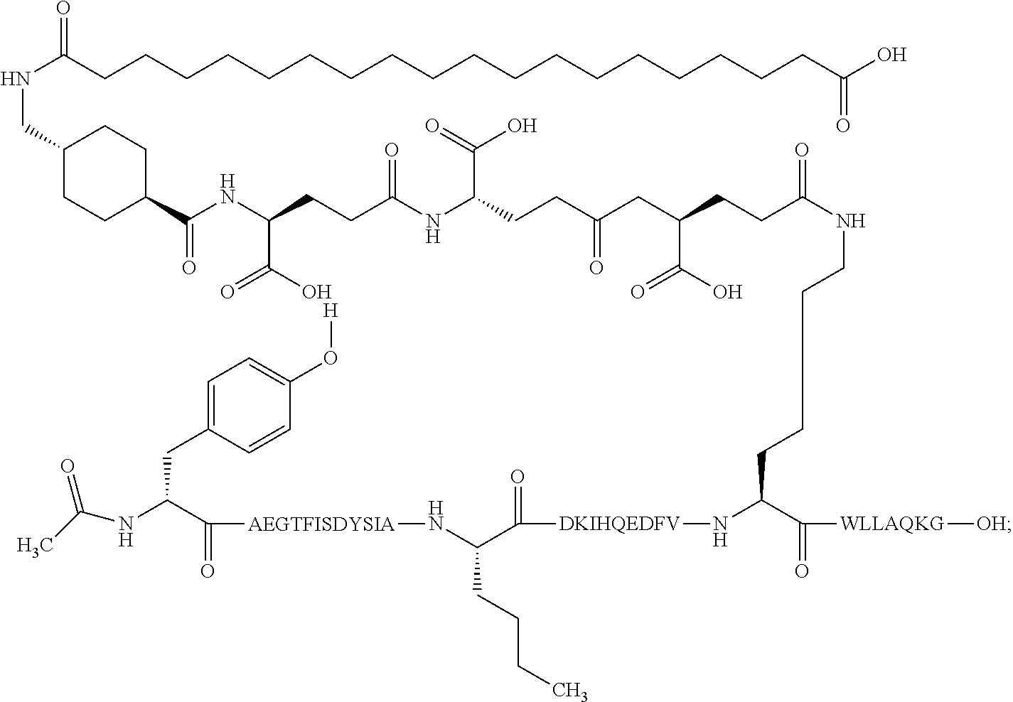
C1(CNC(CCCCCCCCCCCCCCCCCCC(O)=O)=O)CCC(C(NC(CCC(NC(CCC(CC(CCC(=O)NCCCCC(C(=O)[WLLAQKG][OH])N[DKIHQEDFV]C(C(CCCC)N[AEGTFISDYSIA]C(C(NC(C)=O)CC2=CC=C(O[H])C=C2)=O)=O)C(=O)O)=O)C(O)=O)=O)C(=O)O)=O)CC1
